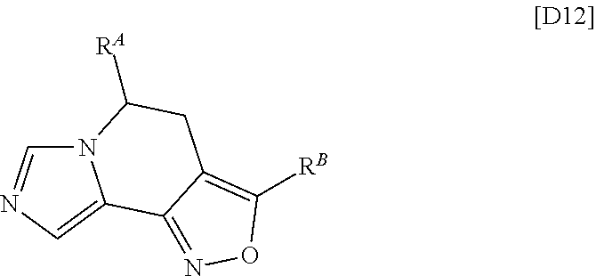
N12C=NC=C1C1=NOC([RB])=C1CC2[RA]
